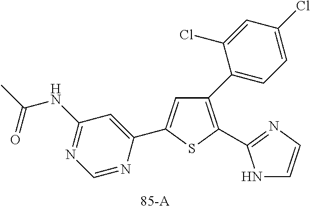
C1(C2=CC=C(Cl)C=C2Cl)=C(C2=NC=CN2)SC(C2=CC(NC(C)=O)=NC=N2)=C1
